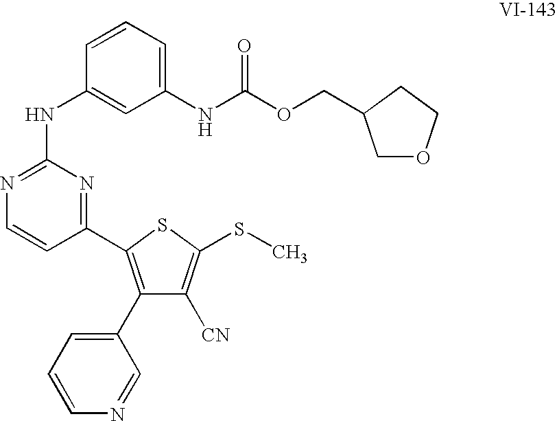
C1=CC=C(NC(OCC2COCC2)=O)C=C1NC1=NC=CC(C2=C(C3=CC=CN=C3)C([CN])=C(SC)S2)=N1
